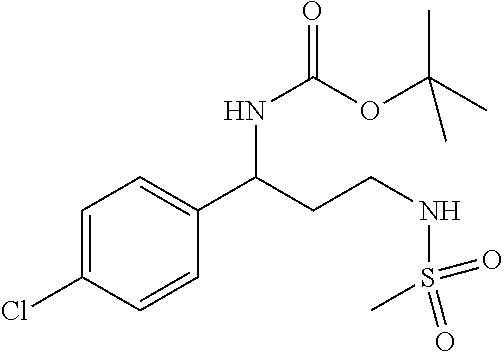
C1=C(Cl)C=CC(C(NC(OC(C)(C)C)=O)CCNS(=O)(C)=O)=C1
